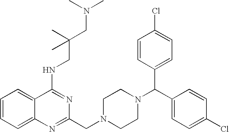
C1=CC=C2C(=C1)C(NCC(CN(C)C)(C)C)=NC(CN1CCN(C(C3=CC=C(Cl)C=C3)C3=CC=C(Cl)C=C3)CC1)=N2
